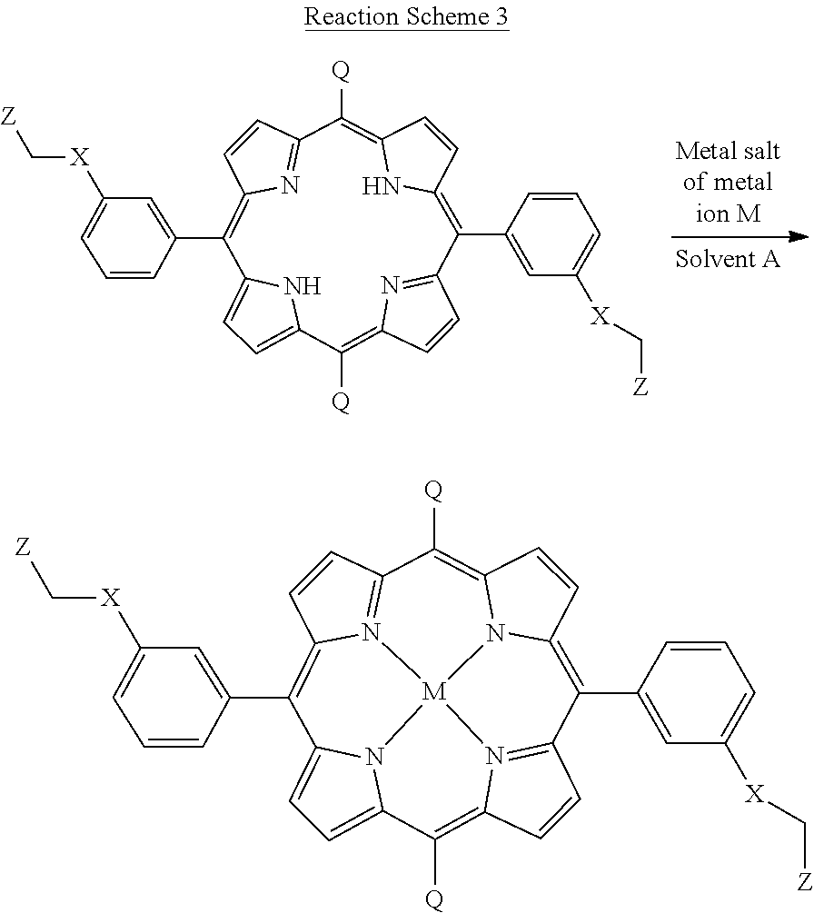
C1=C2NC(=C1)C([Q])=C1C=CC(=N1)C(C1=CC([X]C[Z])=CC=C1)=C1C=CC(=C([Q])C3=NC(=C2C2=CC([X]C[Z])=CC=C2)C=C3)N1.C1=C2N3C(=C1)C([Q])=C1C=CC4=N1[M]31N3=C(C=CC3=C2C2=CC([X]C[Z])=CC=C2)C([Q])=C2C=CC(=C4C3=CC([X]C[Z])=CC=C3)N21
